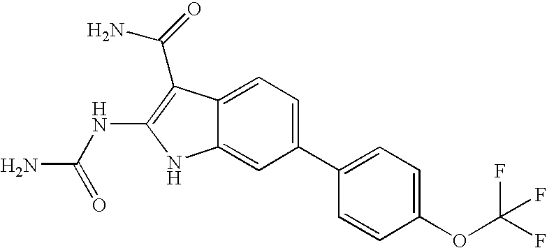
C1(C2=CC=C(OC(F)(F)F)C=C2)=CC=C2C(=C1)NC(NC(N)=O)=C2C(N)=O
